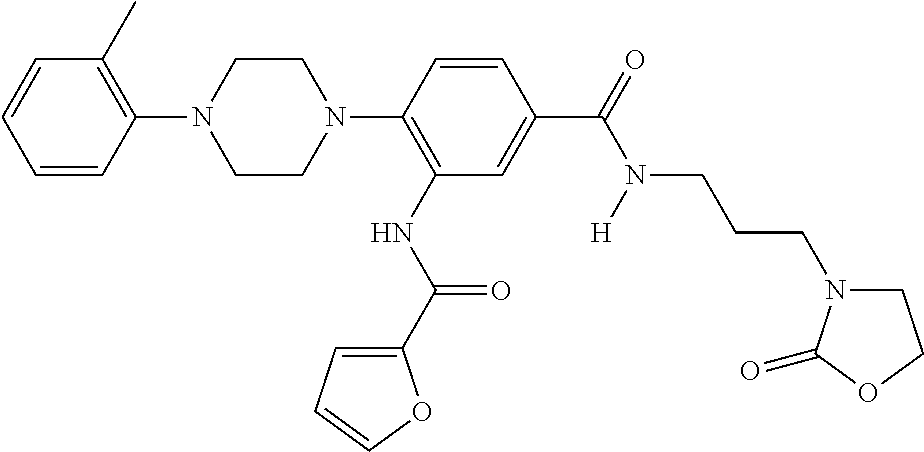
C1=CC(N2CCN(C3=C(NC(=O)C4=CC=CO4)C=C(C(N(CCCN4CCOC4=O)[H])=O)C=C3)CC2)=C(C)C=C1
